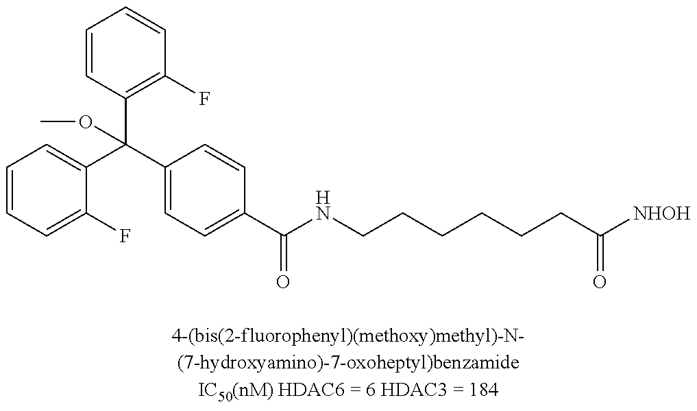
C1=CC=C(F)C(C(C2=CC=C(C(NCCCCCCC([NHOH])=O)=O)C=C2)(C2=C(F)C=CC=C2)OC)=C1
